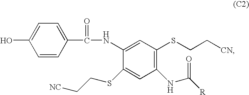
OC1=CC=C(C(NC2=CC(SCC[CN])=C(NC([R])=O)C=C2SCC[NC])=O)C=C1
